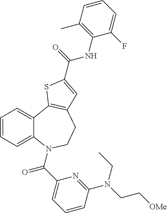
C1=CC=C2C(=C1)C1=C(CCN2C(C2=CC=CC(N(CC[OMe])CC)=N2)=O)C=C(C(=O)NC2=C(C)C=CC=C2F)S1
